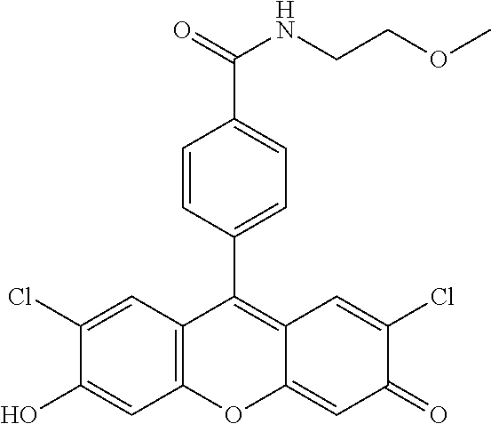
C12=C(C=C(Cl)C(O)=C1)C(C1=CC=C(C(=O)NCCOC)C=C1)=C1C(=CC(=O)C(Cl)=C1)O2
